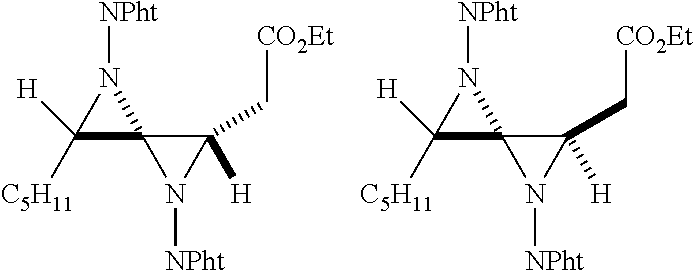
C1([C5H11])([H])C2(N1[NPht])N([NPht])C2([H])C[CO2Et].C1([C5H11])([H])C2(N1[NPht])N([NPht])C2([H])C[CO2Et]
